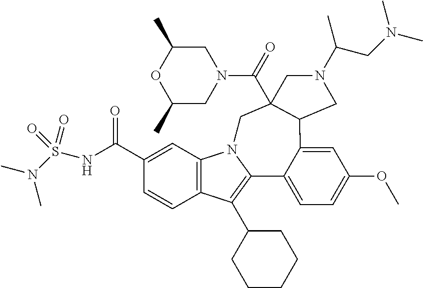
C12=C(C=C(C(NS(N(C)C)(=O)=O)=O)C=C1)N1C(=C2C2CCCCC2)C2=CC=C(OC)C=C2C2C(C(=O)N3CC(C)OC(C)C3)(C1)CN(C(CN(C)C)C)C2
